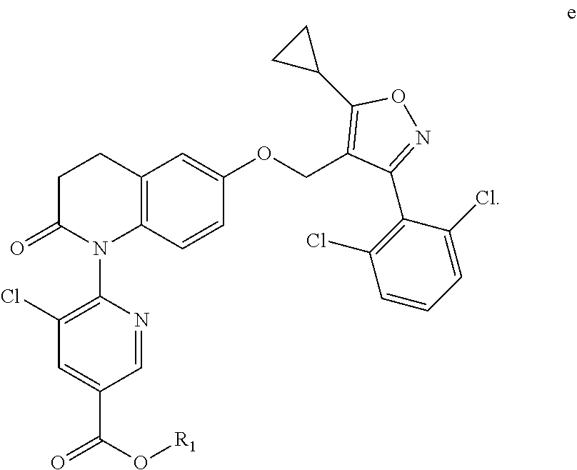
C1C(=O)N(C2=C(Cl)C=C(C(O[R1])=O)C=N2)C2=C(C1)C=C(OCC1=C(C3CC3)ON=C1C1=C(Cl)C=CC=C1Cl)C=C2
